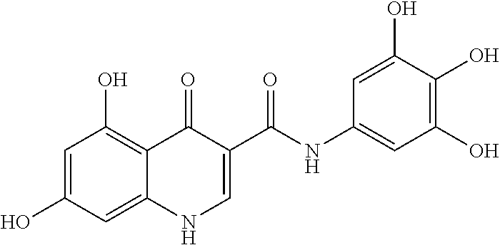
C1=C(O)C=C2C(=C1O)C(=O)C(C(=O)NC1=CC(O)=C(O)C(O)=C1)=CN2
